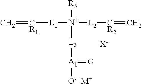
C=[CR1][L1][N+]([L2][CR2]=C)([R3])[L3][A1](=O)[O-].[M+].[X-]
